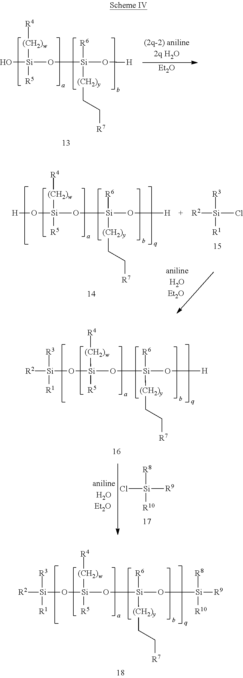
O([Si](O[Si](O[Si]([R9])([R8])[R10])([R6])[(CH2)y]CC[R7])([(CH2)w][R4])[R5])[Si]([R2])([R3])[R1].O[Si](O[Si](O[H])([R6])[(CH2)y]CC[R7])([(CH2)w][R4])[R5].[Et2O].O([Si](O[Si](O[H])([R6])[(CH2)y]CC[R7])([(CH2)w][R4])[R5])[H].[R2][Si](Cl)([R3])[R1].O([Si](O[Si](O[H])([R6])[(CH2)y]CC[R7])([(CH2)w][R4])[R5])[Si]([R2])([R3])[R1].Cl[Si]([R9])([R8])[R10]
